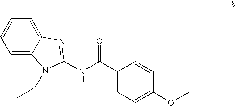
C1=C2C(=CC=C1)N=C(NC(C1=CC=C(OC)C=C1)=O)N2CC
